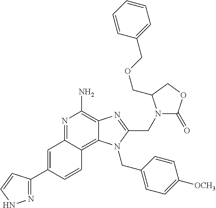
C1=C(C2=NNC=C2)C=CC2=C3C(=C(N)N=C12)N=C(CN1C(=O)OCC1COCC1=CC=CC=C1)N3CC1=CC=C([OCH3])C=C1
